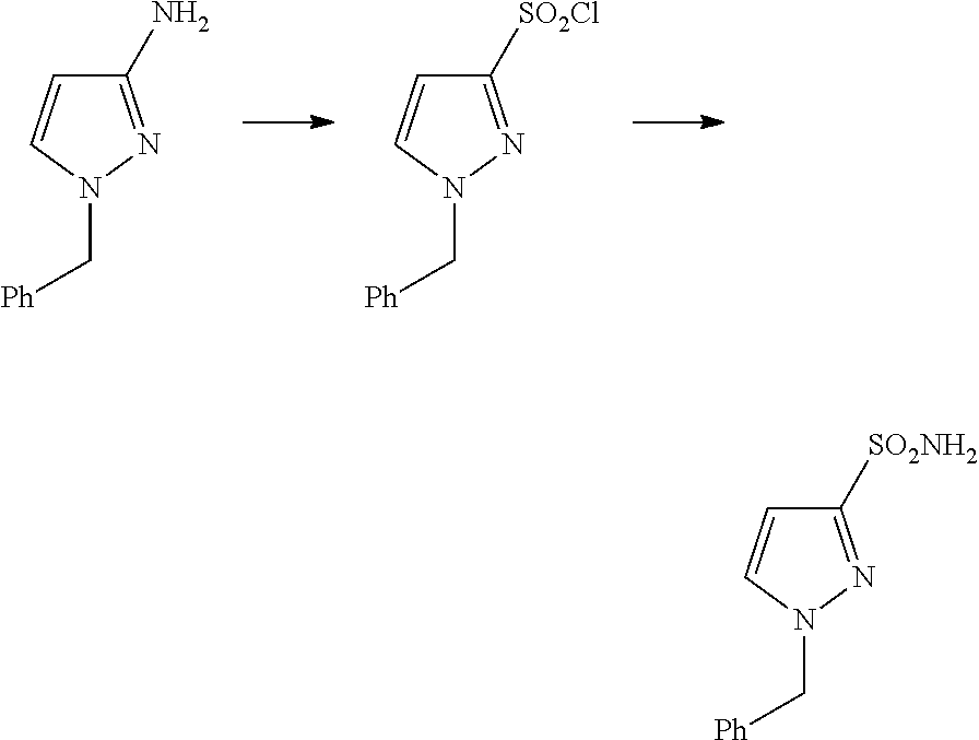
C1(N)=NN(C[Ph])C=C1.C1([SO2Cl])=NN(C[Ph])C=C1.C1([SO2NH2])=NN(C[Ph])C=C1
